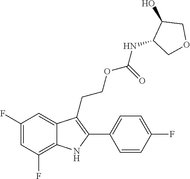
C1(C2=C(CCOC(NC3COCC3O)=O)C3=CC(F)=CC(F)=C3N2)=CC=C(F)C=C1
